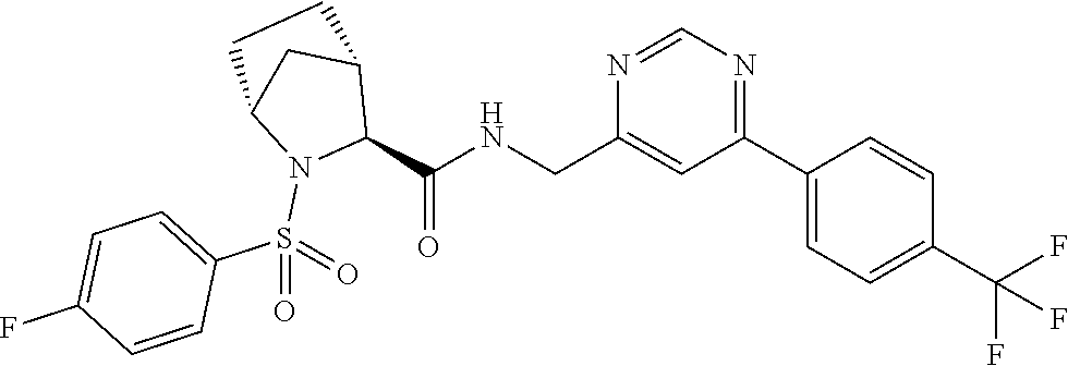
C1(CNC(C2C3CC(N2S(=O)(C2=CC=C(F)C=C2)=O)CC3)=O)=CC(C2=CC=C(C(F)(F)F)C=C2)=NC=N1
